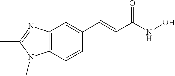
C12=C(C=CC(C=CC(NO)=O)=C1)N(C)C(C)=N2
